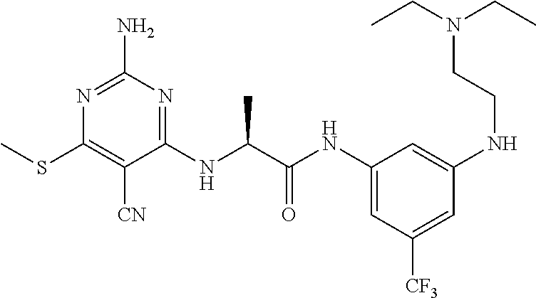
C1(NC(C(NC2=CC([CF3])=CC(NCCN(CC)CC)=C2)=O)C)=NC(N)=NC(SC)=C1[CN]
